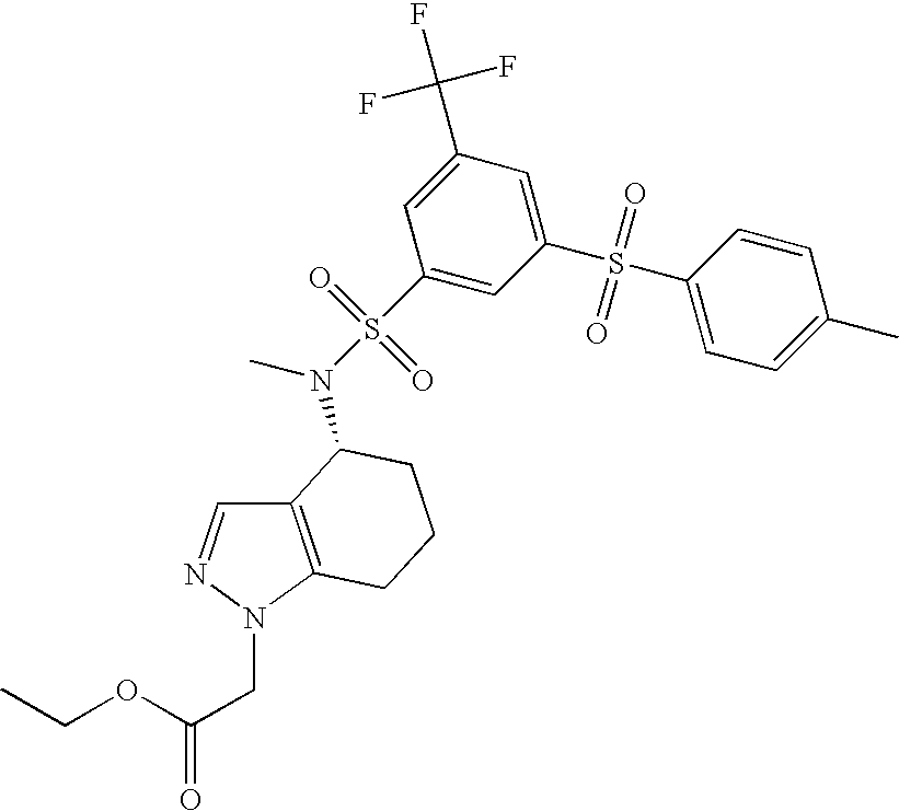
C12=C(N(CC(OCC)=O)N=C1)CCCC2N(S(=O)(=O)C1=CC(S(=O)(=O)C2=CC=C(C)C=C2)=CC(C(F)(F)F)=C1)C
